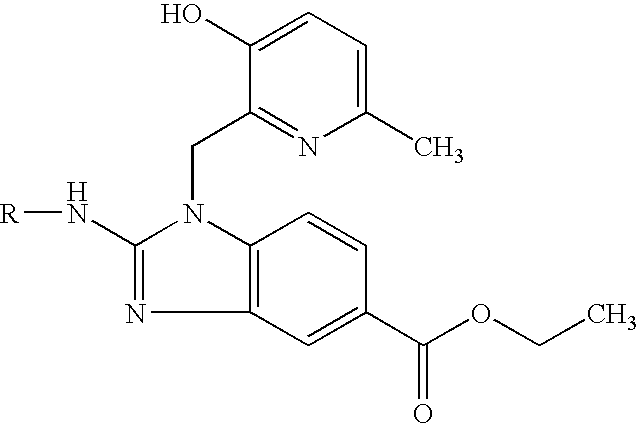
C1(C)=CC=C(O)C(CN2C(N[R])=NC3=C2C=CC(C(OCC)=O)=C3)=N1
